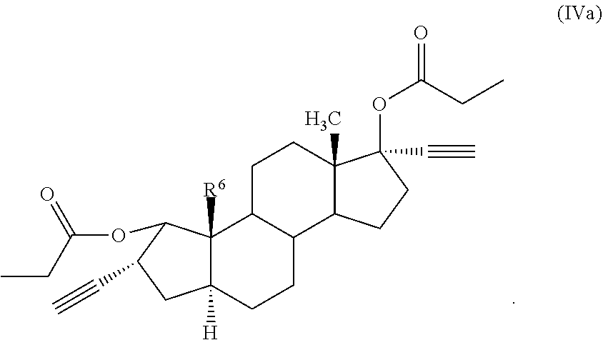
C12([R6])C([H])(CCC3C1CCC1(C)C3CCC1(OC(=O)CC)C#C)CC(C#C)C2OC(=O)CC
